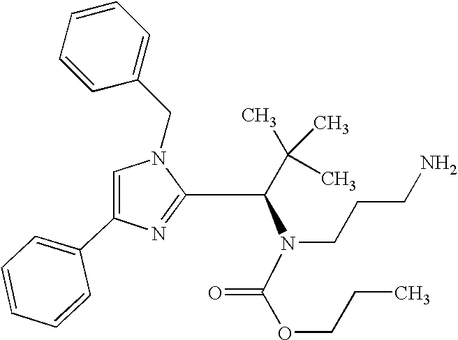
C1=C(C2=CC=CC=C2)N=C(C(C(C)(C)C)N(C(OCCC)=O)CCCN)N1CC1=CC=CC=C1
